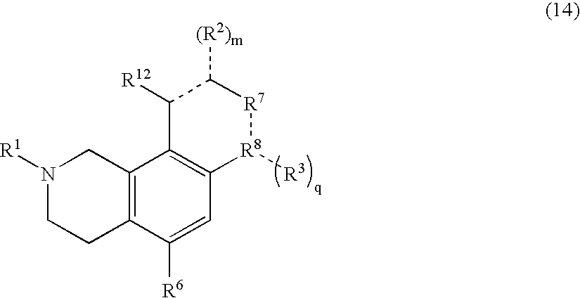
C12=C(C([R6])=CC3=C1C([R12])C([(R2)m])[R7][R8]3[R3])CCN([R1])C2
